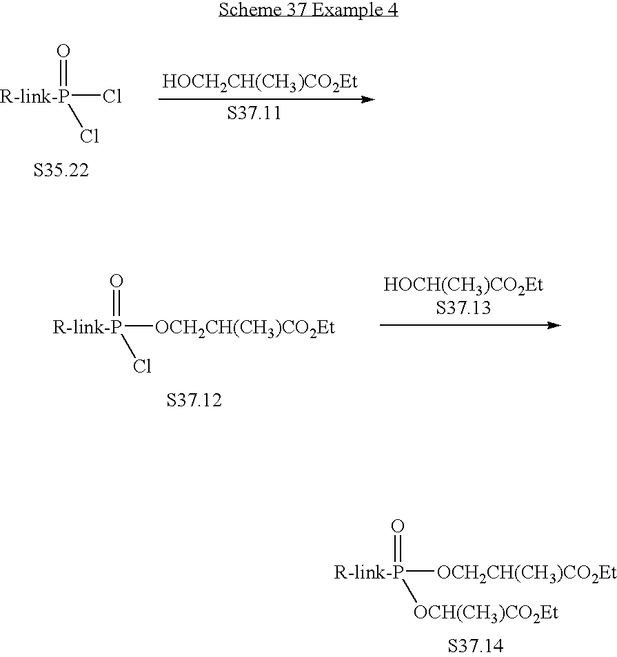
O=[R-link-P](Cl)Cl.[HOCH2CH(CH3)CO2Et].O=[R-link-P]([OCH2CH(CH3)CO2Et])Cl.[HOCH(CH3)CO2EtS37.13].O=[R-link-P]([OCH2CH(CH3)CO2Et])[OCH(CH3)CO2Et]
